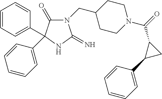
C1CC(CN2C(=O)C(C3=CC=CC=C3)(C3=CC=CC=C3)NC2=N)CCN1C(=O)C1C(C2=CC=CC=C2)C1
